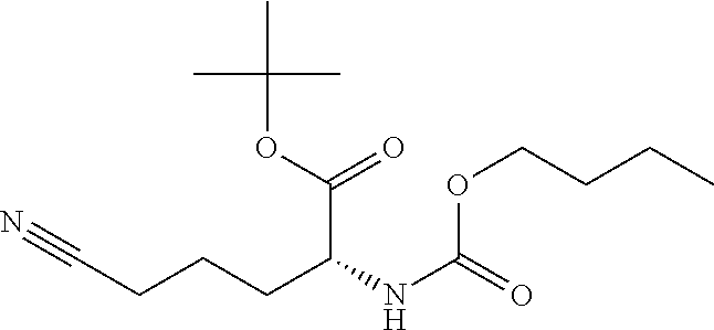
C(CCCC(NC(=O)OCCCC)C(OC(C)(C)C)=O)#N
